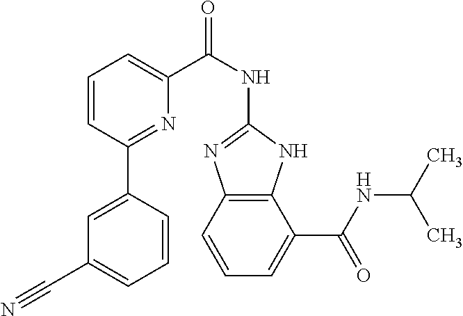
C1=CC(C2=CC(C#N)=CC=C2)=NC(C(NC2=NC3=C(N2)C(C(NC(C)C)=O)=CC=C3)=O)=C1
